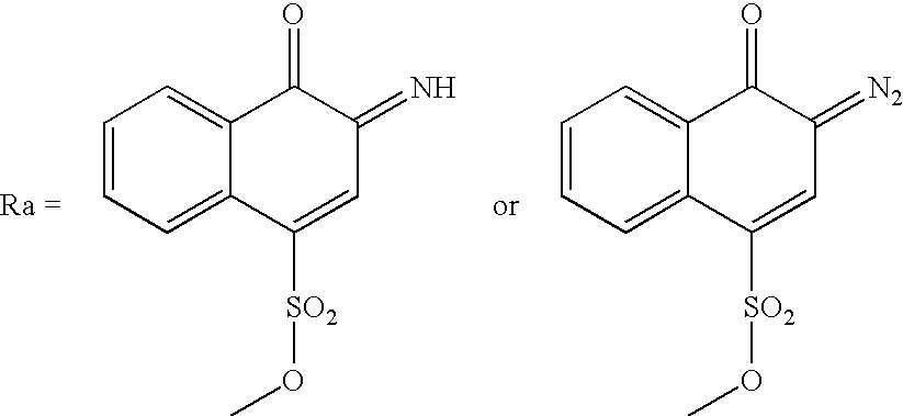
C1=CC=C2C(=C1)C(=O)C(=N)C=C2[SO2]OC.C1=CC=C2C(=C1)C(=O)C(=[N2])C=C2[SO2]OC
